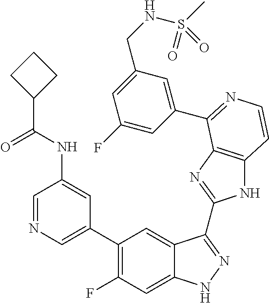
C1=C(C2=C(F)C=C3C(=C2)C(C2=NC4=C(N2)C=CN=C4C2=CC(CNS(C)(=O)=O)=CC(F)=C2)=NN3)C=C(NC(C2CCC2)=O)C=N1
